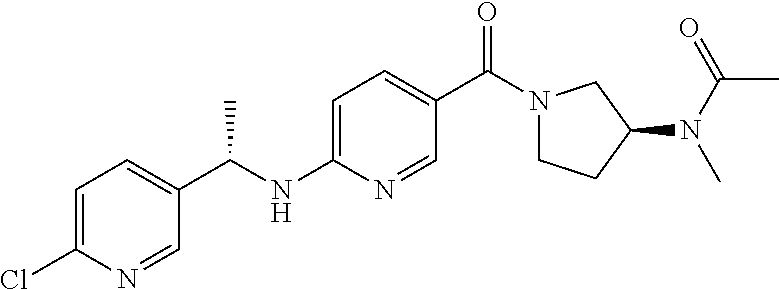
C1=C(Cl)N=CC(C(NC2=CC=C(C(N3CCC(N(C(=O)C)C)C3)=O)C=N2)C)=C1
